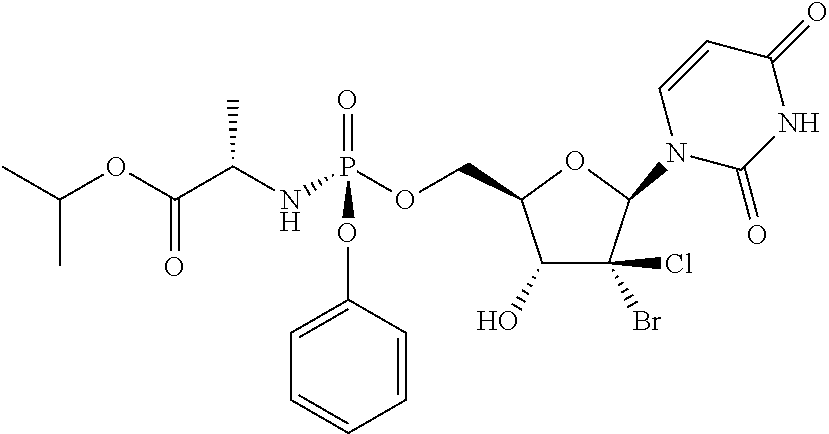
CC(OC(C(NP(OCC1C(O)C(Cl)(Br)C(N2C(=O)NC(=O)C=C2)O1)(=O)OC1=CC=CC=C1)C)=O)C
